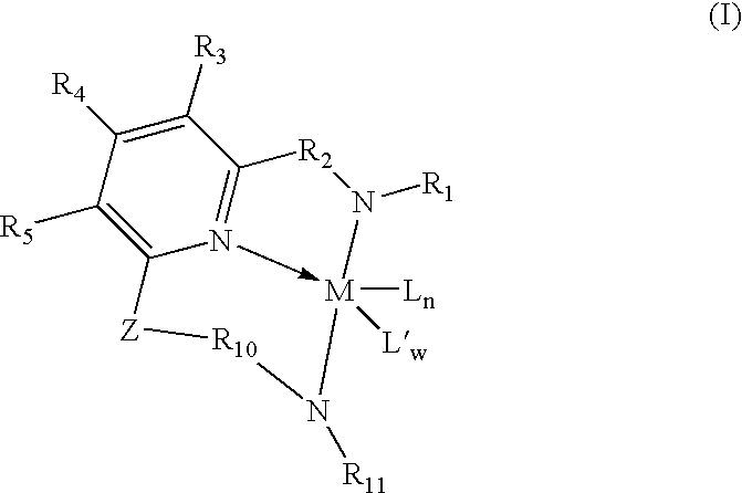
N12->[M]3([Ln])([Lw])N([R1])[R2]C=1C([R3])=C([R4])C([R5])=C2[Z][R10]N3[R11]
